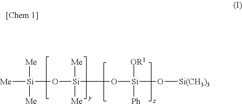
[Si](O[Si]([Me])([Me])O[Si]([OR1])([Ph])O[Si(CH3)3])([Me])([Me])[Me]
